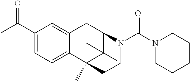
C1=C(C(C)=O)C=C2C(=C1)C1(C)C(C)(C)C(C2)N(C(N2CCCCC2)=O)CC1
